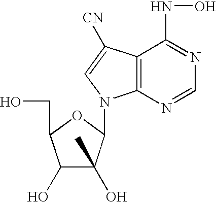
C1(O)C(O)(C)C(N2C3=C(C(NO)=NC=N3)C([CN])=C2)OC1CO
